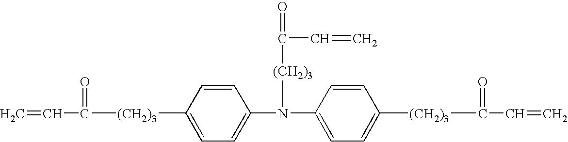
C1=C(N([(CH2)3]C(=O)C=C)C2=CC=C([(CH2)3]C(=O)C=C)C=C2)C=CC([(CH2)3]C(=O)C=C)=C1
